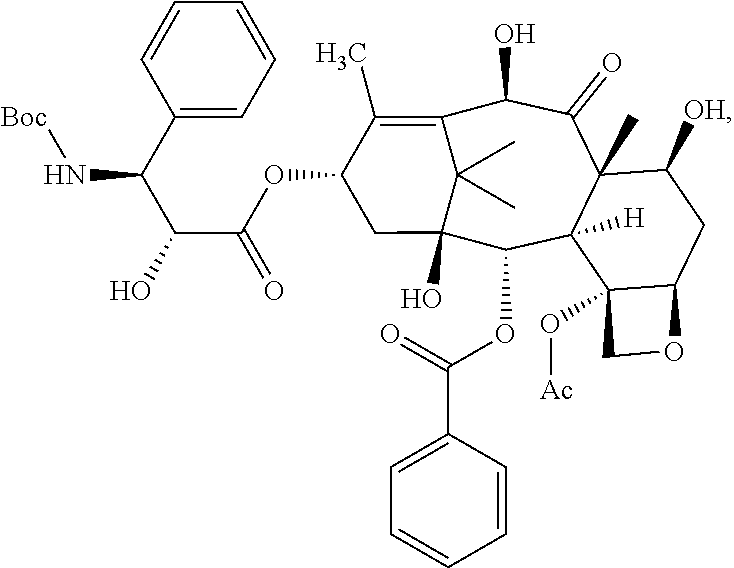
C1C(OC(C(C(C2=CC=CC=C2)N[Boc])O)=O)C(C)=C2C(O)C(=O)C3(C)C([H])(C(OC(=O)C4=CC=CC=C4)C1(O)C2(C)C)C1(O[Ac])C(CC3[OH])OC1
